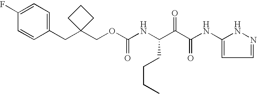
C(OC(NC(C(C(NC1=CC=NN1)=O)=O)CCCC)=O)C1(CC2=CC=C(F)C=C2)CCC1
